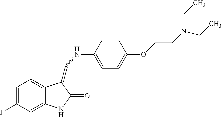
C1=C(F)C=C2C(=C1)C(=CNC1=CC=C(OCCN(CC)CC)C=C1)C(=O)N2
